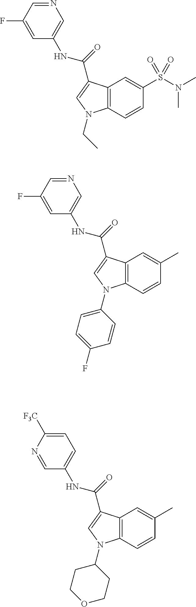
C1=C(F)C=NC=C1NC(=O)C1=CN(CC)C2=C1C=C(S(N(C)C)(=O)=O)C=C2.C1=C(F)C=NC=C1NC(=O)C1=CN(C2=CC=C(F)C=C2)C2=C1C=C(C)C=C2.C1=NC([F3C])=CC=C1NC(=O)C1=CN(C2CCOCC2)C2=C1C=C(C)C=C2
